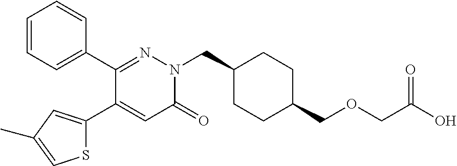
C1(C2=NN(CC3CCC(COCC(O)=O)CC3)C(=O)C=C2C2=CC(C)=CS2)=CC=CC=C1
